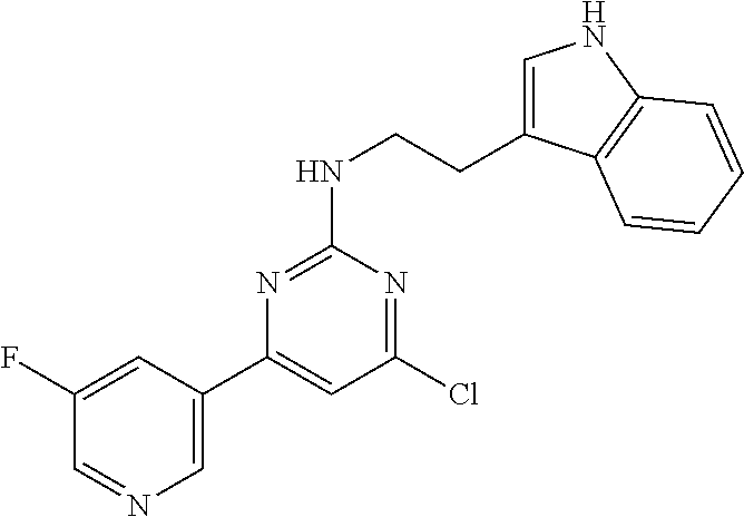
N1=C(NCCC2=CNC3=C2C=CC=C3)N=C(Cl)C=C1C1=CN=CC(F)=C1
